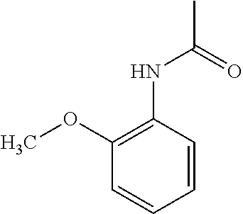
CC(=O)NC1=C(OC)C=CC=C1
